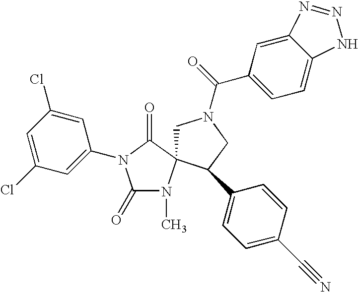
C1N(C(=O)C2=CC=C3C(=C2)N=NN3)CC(C2=CC=C(C#N)C=C2)C12N(C)C(=O)N(C1=CC(Cl)=CC(Cl)=C1)C2=O
